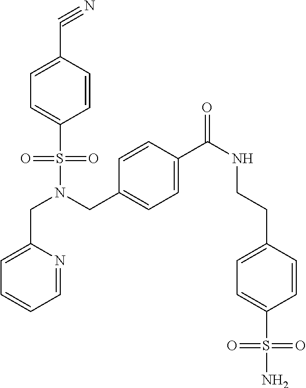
C1=CC(C#N)=CC=C1S(N(CC1=CC=C(C(NCCC2=CC=C(S(N)(=O)=O)C=C2)=O)C=C1)CC1=CC=CC=N1)(=O)=O
